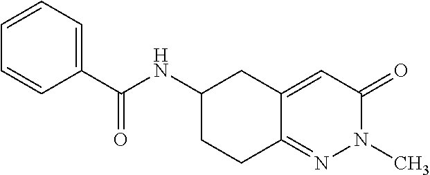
C1(C(NC2CCC3=NN(C)C(=O)C=C3C2)=O)=CC=CC=C1
